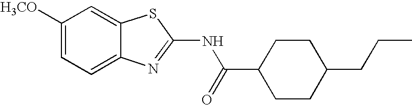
C1([H3CO])=CC=C2C(=C1)SC(NC(=O)C1CCC(CCC)CC1)=N2
